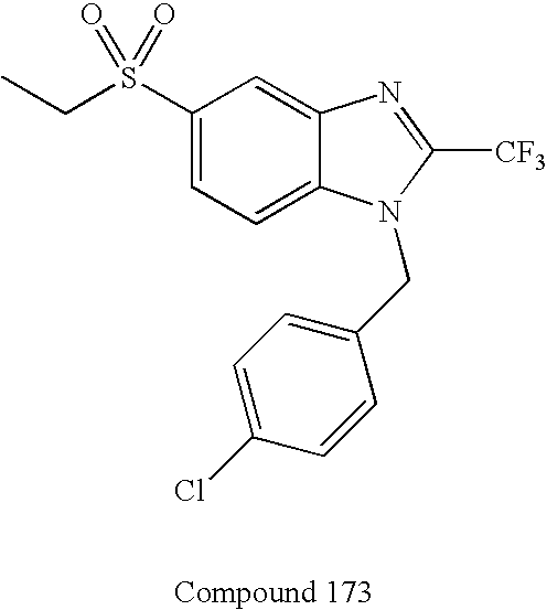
C1(S(=O)(CC)=O)=CC=C2C(=C1)N=C([CF3])N2CC1=CC=C(Cl)C=C1
